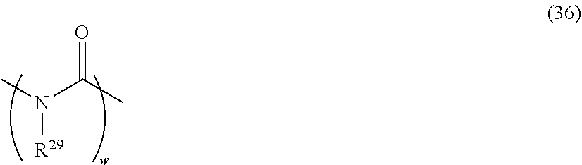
N([R29])(C)C(C)=O
